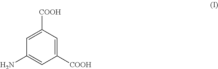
C1([COOH])=CC([COOH])=CC(N)=C1
